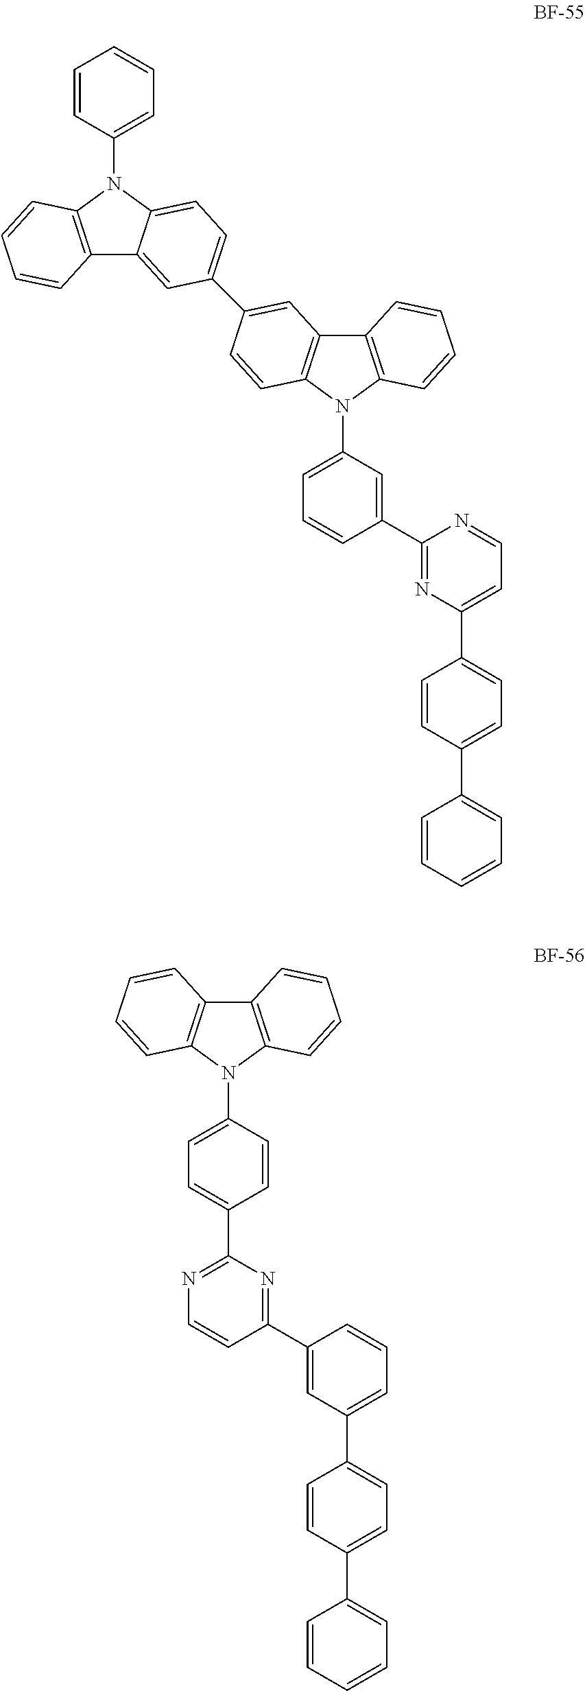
C12=C(N(C3=CC=CC(C4=NC(C5=CC=C(C6=CC=CC=C6)C=C5)=CC=N4)=C3)C3=C1C=C(C1=CC=C4C(=C1)C1=C(N4C4=CC=CC=C4)C=CC=C1)C=C3)C=CC=C2.C12=C(N(C3=CC=C(C4=NC=CC(C5=CC(C6=CC=C(C7=CC=CC=C7)C=C6)=CC=C5)=N4)C=C3)C3=C1C=CC=C3)C=CC=C2
